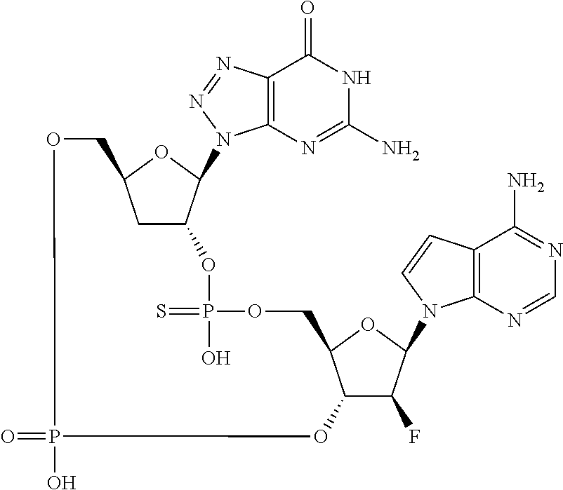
C12=C(N=NN1C1C3CC(O1)COP(O)(=O)OC1C(F)C(N4C5=C(C(N)=NC=N5)C=C4)OC1COP(=S)(O)O3)C(=O)NC(N)=N2
